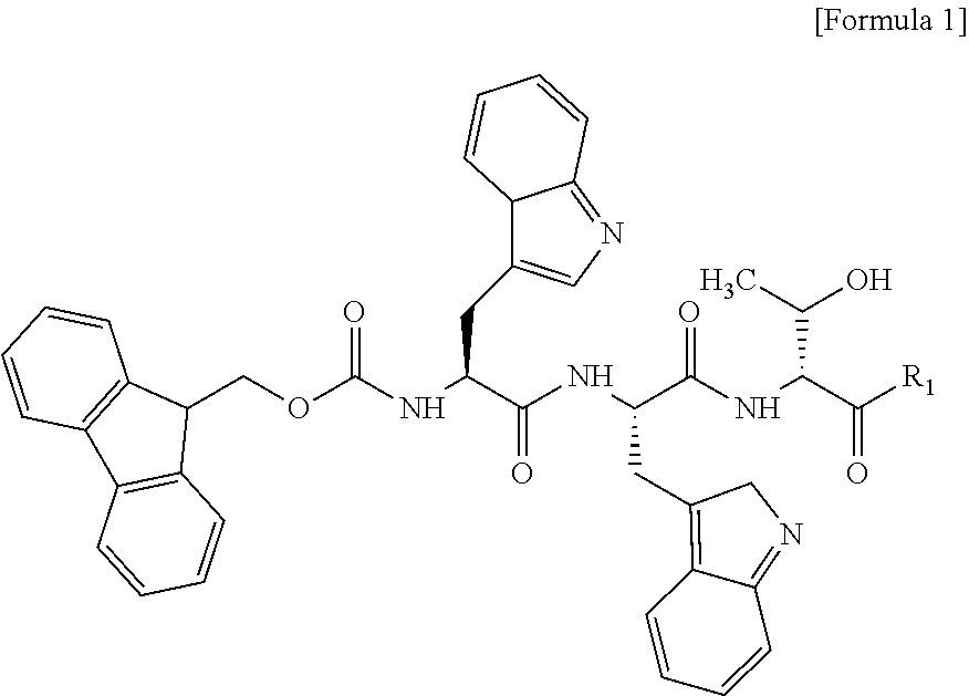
C1(COC(NC(C(NC(C(NC(C([R1])=O)C(C)O)=O)CC2=C3C(=NC2)C=CC=C3)=O)CC2=CN=C3C2C=CC=C3)=O)C2=C(C3=C1C=CC=C3)C=CC=C2
